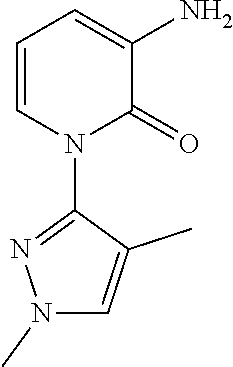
C1=CN(C2=NN(C)C=C2C)C(=O)C(N)=C1
